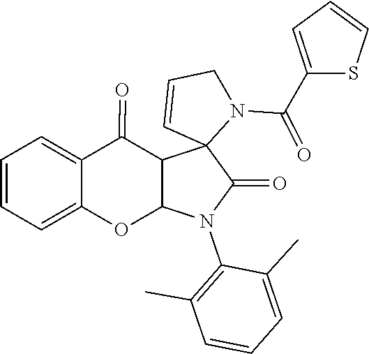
C1(C(N2C3(C=CC2)C(=O)N(C2=C(C)C=CC=C2C)C2C3C(=O)C3=CC=CC=C3O2)=O)=CC=CS1
